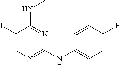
C1(I)=CN=C(NC2=CC=C(F)C=C2)N=C1NC
